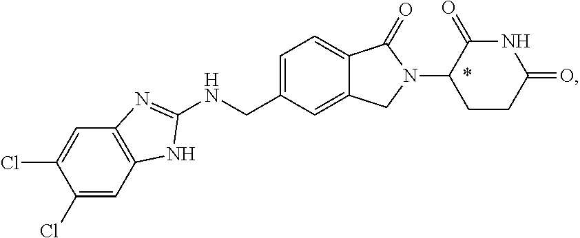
C1(Cl)=CC2=C(C=C1Cl)N=C(NCC1=CC=C3C(=C1)CN(C1CCC(=O)NC1=O)C3=O)N2
